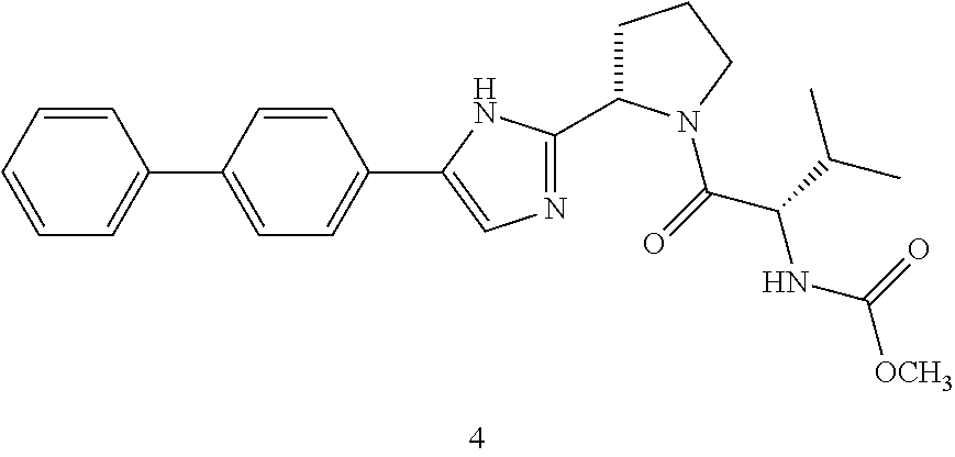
C1=CC=CC(C2=CC=C(C3=CN=C(C4CCCN4C(C(C(C)C)NC(=O)[OCH3])=O)N3)C=C2)=C1
